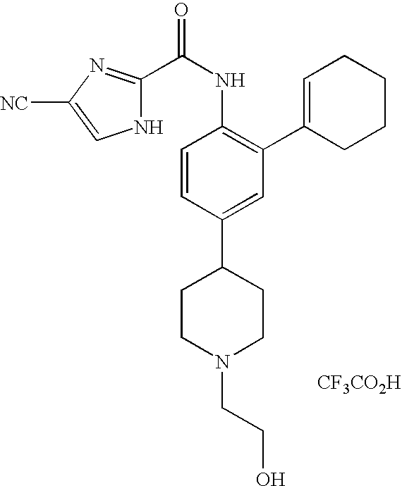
C1(C(NC2=C(C3=CCCCC3)C=C(C3CCN(CCO)CC3)C=C2)=O)=NC([NC])=CN1.[CF3CO2H]
